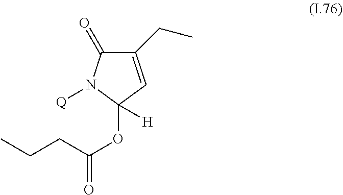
C1(CC)=CC(OC(=O)CCC)([H])N([Q])C1=O
